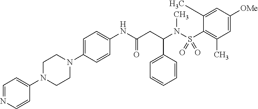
C1=NC=CC(N2CCN(C3=CC=C(NC(CC(N(S(C4=C(C)C=C([OMe])C=C4C)(=O)=O)C)C4=CC=CC=C4)=O)C=C3)CC2)=C1
